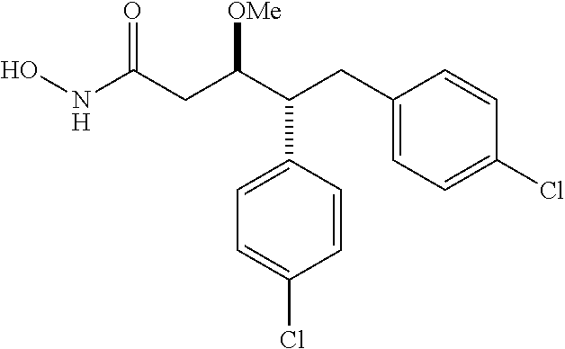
ONC(CC(C(CC1=CC=C(Cl)C=C1)C1=CC=C(Cl)C=C1)[OMe])=O
